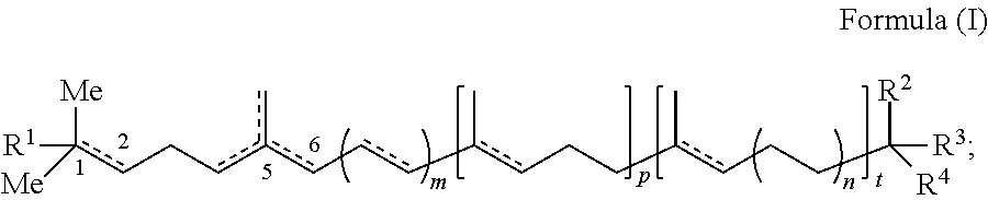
[Me]c(cCcc(c-cc-c(cCCc(cCCC([R4])([R2])[R3])C)C)c)([Me])[R1]
